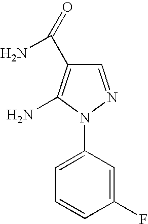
C1=NN(C2=CC=CC(F)=C2)C(N)=C1C(=O)N
